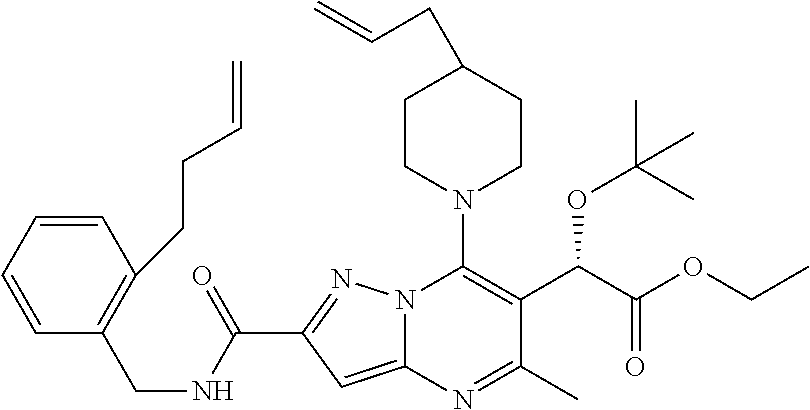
C1CN(C2=C(C(C(=O)OCC)OC(C)(C)C)C(C)=NC3=CC(C(NCC4=C(CCC=C)C=CC=C4)=O)=NN23)CCC1CC=C
